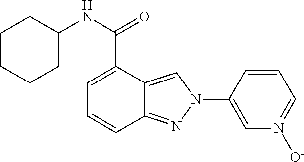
C1=CC2=NN(C3=C[N+]([O-])=CC=C3)C=C2C(C(NC2CCCCC2)=O)=C1
